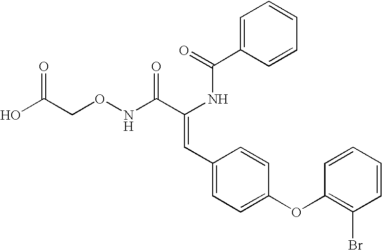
C(=O)(NC(C(NOCC(O)=O)=O)=CC1=CC=C(OC2=C(Br)C=CC=C2)C=C1)C1=CC=CC=C1
